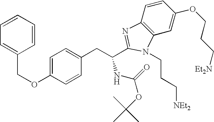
C1=C(OCC2=CC=CC=C2)C=CC(CC(C2=NC3=C(C=C(OCCC[Et2N])C=C3)N2CCC[NEt2])NC(=O)OC(C)(C)C)=C1
